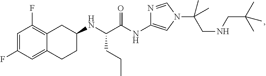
C1=C(F)C=C2C(=C1F)CC(NC(C(NC1=CN(C(C)(C)CNCC(C)(C)C)C=N1)=O)CCC)CC2
